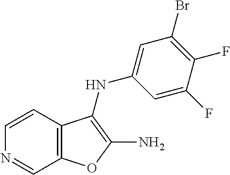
C12=C(C=CN=C1)C(NC1=CC(Br)=C(F)C(F)=C1)=C(N)O2
